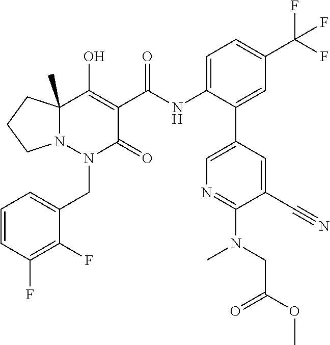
C12(C)N(N(CC3=CC=CC(F)=C3F)C(=O)C(C(NC3=CC=C(C(F)(F)F)C=C3C3=CN=C(N(C)CC(OC)=O)C(C#N)=C3)=O)=C1O)CCC2
